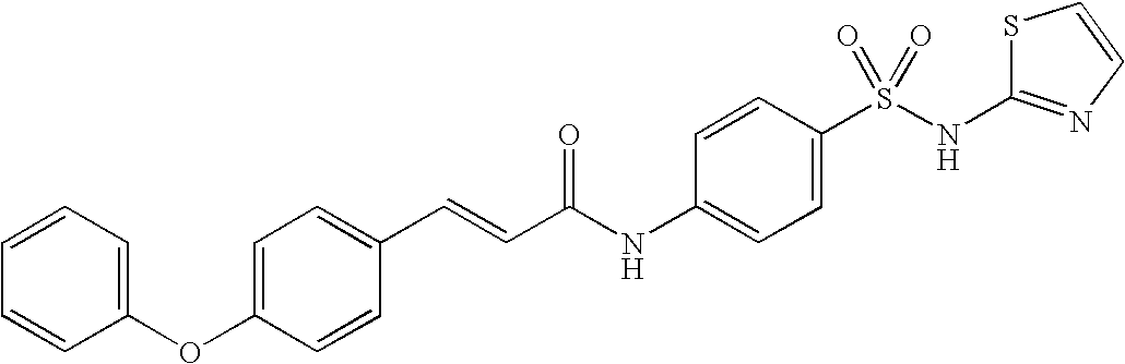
C1=C(OC2=CC=CC=C2)C=CC(C=CC(NC2=CC=C(S(NC3=NC=CS3)(=O)=O)C=C2)=O)=C1
